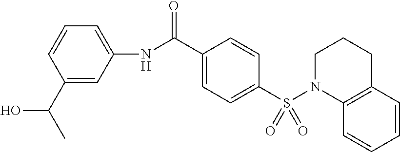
C1(C(NC2=CC=CC(C(C)O)=C2)=O)=CC=C(S(=O)(=O)N2C3=C(C=CC=C3)CCC2)C=C1
